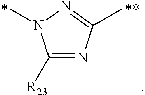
C1([R23])=NC(C)=NN1C
